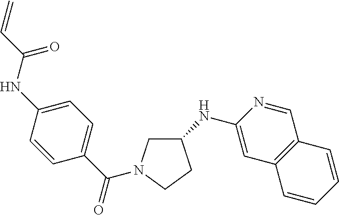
C1(NC2=CC3=C(C=N2)C=CC=C3)CN(C(C2=CC=C(NC(=O)C=C)C=C2)=O)CC1
